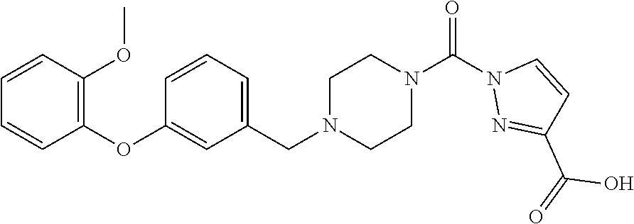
C1=CC(OC)=C(OC2=CC(CN3CCN(C(N4N=C(C(=O)O)C=C4)=O)CC3)=CC=C2)C=C1
